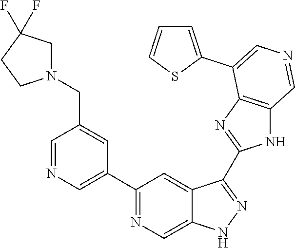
C1(C2=CN=CC(CN3CC(F)(F)CC3)=C2)=NC=C2C(=C1)C(C1=NC3=C(N1)C=NC=C3C1=CC=CS1)=NN2
